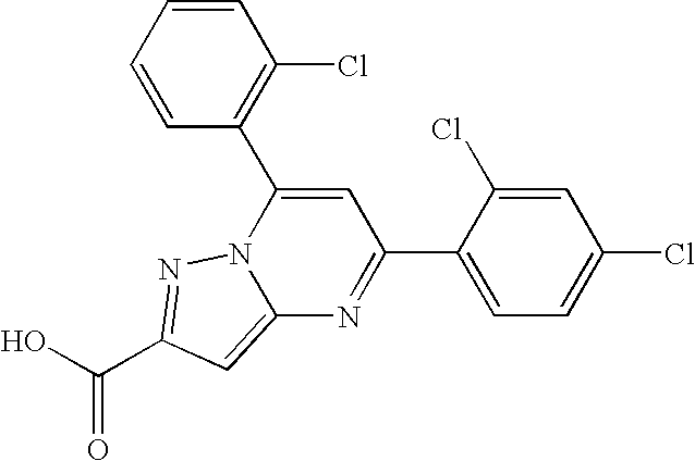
O=C(O)C1=NN2C(=C1)N=C(C1=CC=C(Cl)C=C1Cl)C=C2C1=C(Cl)C=CC=C1
